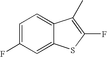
C1=C(F)C=C2C(=C1)C(C)=C(F)S2
